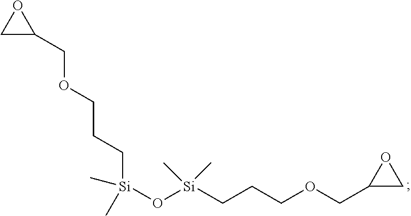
C1C(COCCC[Si](C)(C)O[Si](CCCOCC2CO2)(C)C)O1
